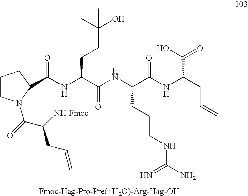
C1CN(C(=O)C([NH-Fmoc])CC=C)C(C(NC(C(NC(C(NC(CC=C)C(O)=O)=O)CCCNC(N)=N)=O)CCC(O)(C)C)=O)C1
